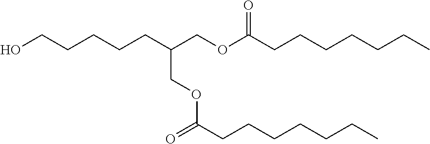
OCCCCCC(COC(=O)CCCCCCC)COC(CCCCCCC)=O
